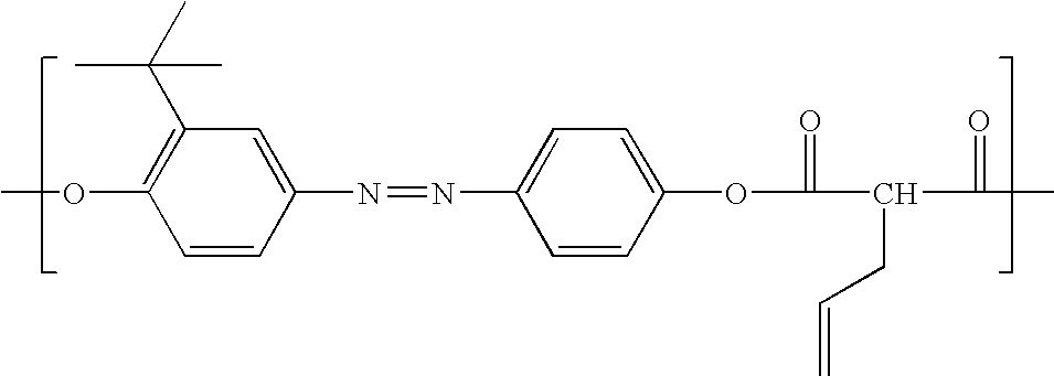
O(C1=C(C(C)(C)C)C=C(N=NC2=CC=C(OC(C(C(C)=O)CC=C)=O)C=C2)C=C1)C
